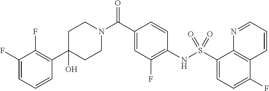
C1(C2=C(F)C(F)=CC=C2)(O)CCN(C(C2=CC(F)=C(NS(C3=CC=C(F)C4=C3N=CC=C4)(=O)=O)C=C2)=O)CC1
